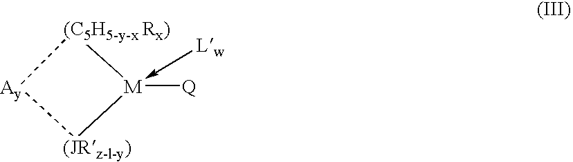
[(JRz-l-y)]1[M](-[Lw])([Q])[(C5H5-y-x Rx)][Ay]1
